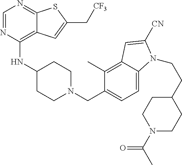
C1=NC(NC2CCN(CC3=CC=C4C(=C3C)C=C([CN])N4CCC3CCN(C(=O)C)CC3)CC2)=C2C(=N1)SC(C[CF3])=C2
